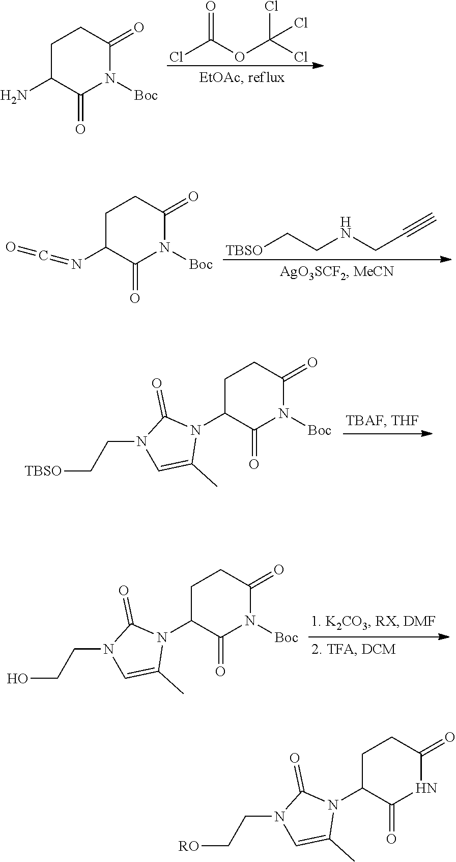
ClC(OC(Cl)(Cl)Cl)=O.C1C(N)C(=O)N([Boc])C(=O)C1.[TBSO]CCNCC#C.C1C(N=C=O)C(=O)N([Boc])C(=O)C1.C1C(N2C(=O)N(CC[TBSO])C=C2C)C(=O)N([Boc])C(=O)C1.C1C(N2C(=O)N(CCO)C=C2C)C(=O)N([Boc])C(=O)C1.C1C(N2C(=O)N(CC[RO])C=C2C)C(=O)NC(=O)C1
